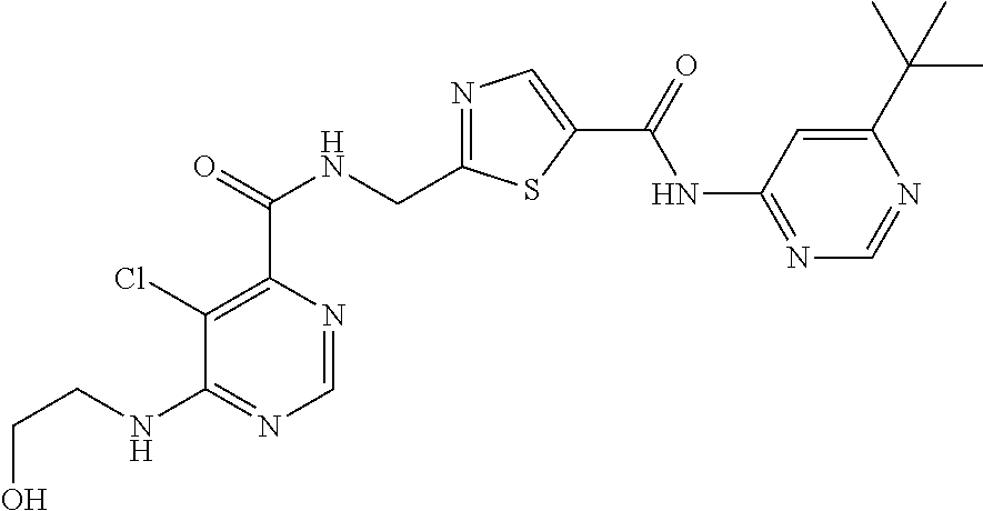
C1=NC(C(=O)NCC2=NC=C(C(=O)NC3=NC=NC(C(C)(C)C)=C3)S2)=C(Cl)C(NCCO)=N1
